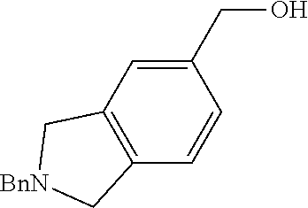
C1(CO)=CC2=C(C=C1)C[BnN]C2
